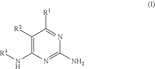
C1([R2])=C(N[R3])N=C(N)N=C1[R1]
